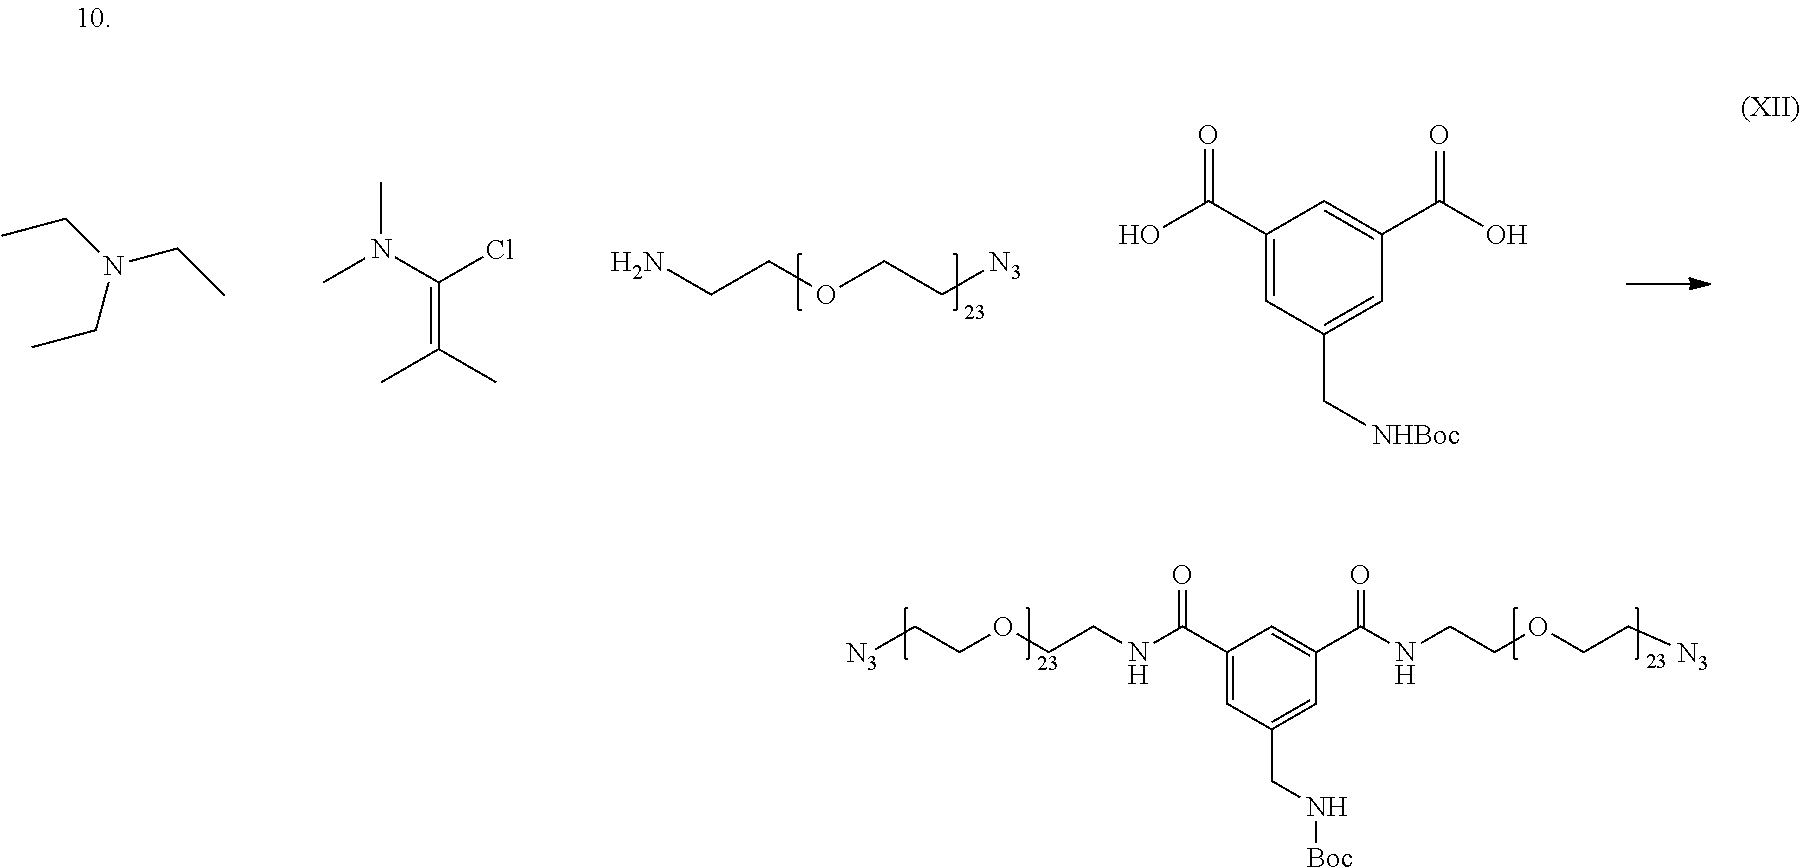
C1(C(NCCOCC[N3])=O)=CC(CN[Boc])=CC(C(NCCOCC[N3])=O)=C1.NCCOCC[N3].C1(C(=O)O)=CC(C[NHBoc])=CC(C(O)=O)=C1.N(CC)(CC)CC.CN(C(Cl)=C(C)C)C
